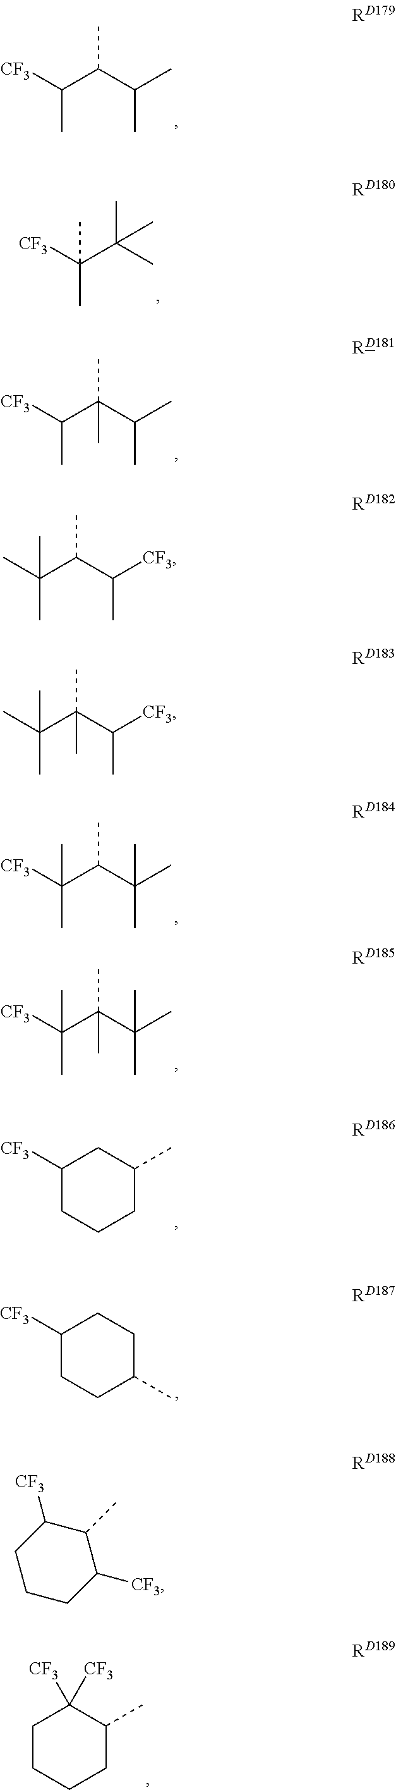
[CF3]C(C(C(C)C)C)C.[CF3]C(C(C(C)C)(C)C)C.CC(C(C([CF3])C)C)(C)C.CC(C(C([CF3])C)(C)C)(C)C.[CF3]C(C(C(C)(C)C)C)(C)C.[CF3]C(C(C(C)(C)C)(C)C)(C)C.[CF3]C(C(C)(C)C)(C)C.C1([CF3])CCCC(C)C1.C1([CF3])CCC(C)CC1.C1CCCC(C)C1([CF3])[CF3].C1CCC([CF3])C(C)C1[CF3]
